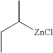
C(C(C)[ZnCl])C
